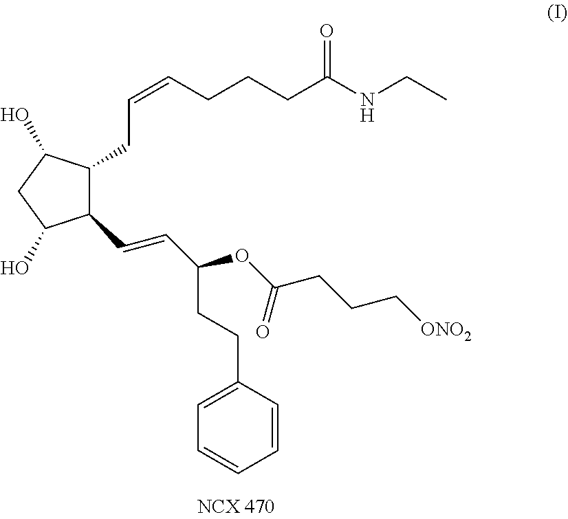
C1(C=CC(OC(CCC[ONO2])=O)CCC2=CC=CC=C2)C(CC=CCCCC(NCC)=O)C(O)CC1O
